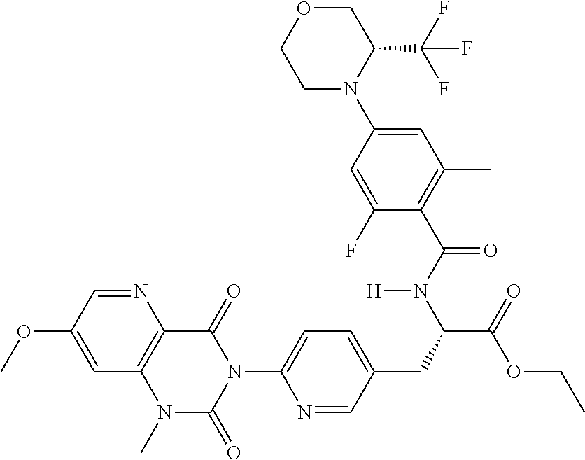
C1=C(OC)C=NC2=C1N(C)C(=O)N(C1=CC=C(CC(C(=O)OCC)N(C(C3=C(C)C=C(N4C(C(F)(F)F)COCC4)C=C3F)=O)[H])C=N1)C2=O
